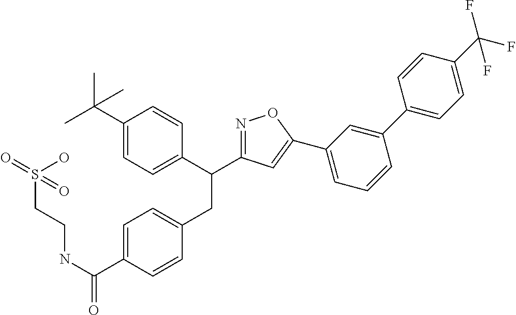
C1(C(C)(C)C)=CC=C(C(CC2=CC=C(C(NCCS(=O)(O)=O)=O)C=C2)C2=NOC(C3=CC=CC(C4=CC=C(C(F)(F)F)C=C4)=C3)=C2)C=C1
